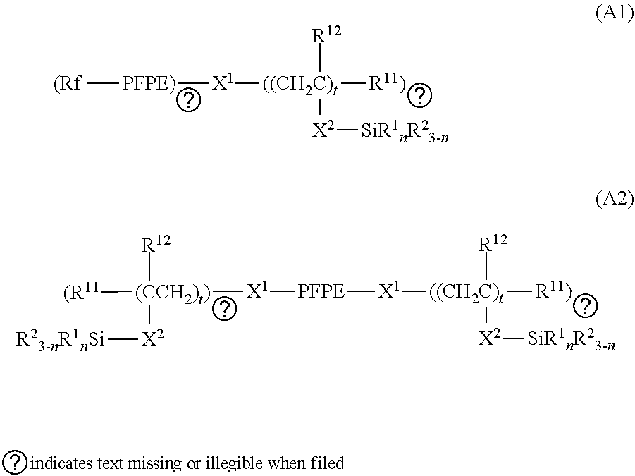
[(Rf][PFPE)][X1][((CH2C)t]([R12])([X2][SiR1nR23-n])[R11)].[X1]([((CH2C)t]([R12])([X2][SiR1nR23-n])[R11)])[PFPE][X1][(CCH2)t)]([(R11])([R12])[X2][R23-nR1nSi]
